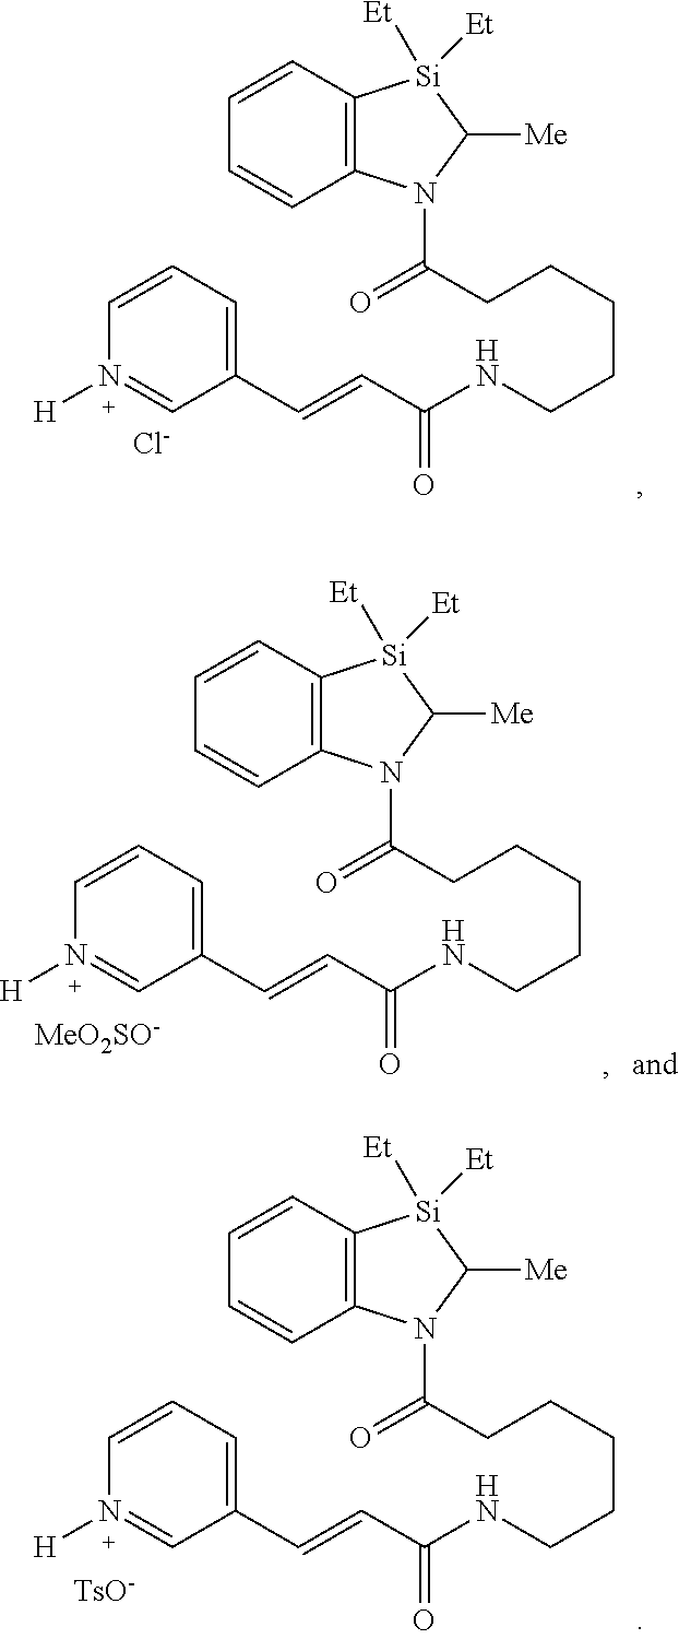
C1=CN([H])=CC(C=CC(=O)NCCCCCC(=O)N2C3=C(C=CC=C3)[Si]([Et])([Et])C2[Me])=C1.[Cl-].C1=CN([H])=CC(C=CC(=O)NCCCCCC(=O)N2C3=C(C=CC=C3)[Si]([Et])([Et])C2[Me])=C1.[MeO2SO-].C1=CN([H])=CC(C=CC(=O)NCCCCCC(=O)N2C3=C(C=CC=C3)[Si]([Et])([Et])C2[Me])=C1.[TsO-]
